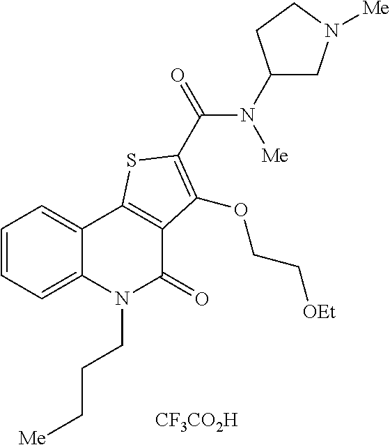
[CF3CO2H].C1=CC=C2C(=C1)C1=C(C(=O)N2CCC[Me])C(OCC[OEt])=C(C(=O)N([Me])C2CN([Me])CC2)S1
